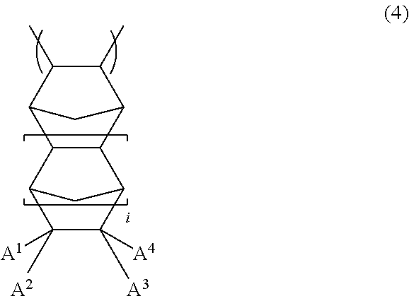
C1([A2])([A1])C([A3])([A4])C2CC1C1C2C2C(C)C(C)C1C2
